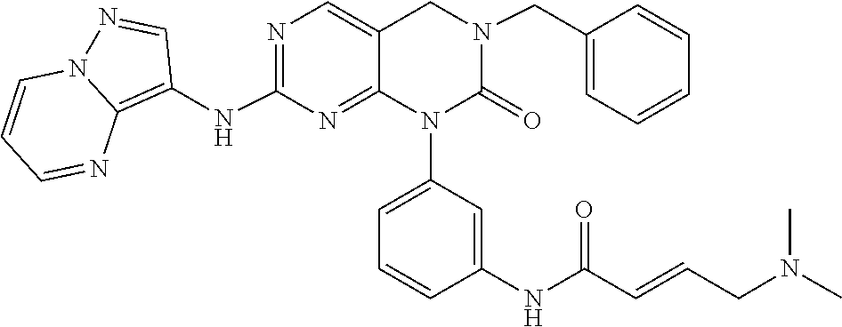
CN(CC=CC(NC1=CC(N2C(=O)N(CC3=CC=CC=C3)CC3=CN=C(NC4=C5N=CC=CN5N=C4)N=C23)=CC=C1)=O)C
